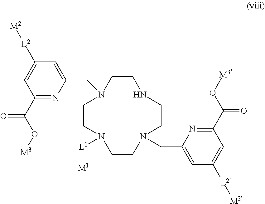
C1CNCCN(CC2=CC([L2][M2])=CC(C(O[M3])=O)=N2)CCN([L1][M1])CCN1CC1=CC([L2][M2])=CC(C(O[M3])=O)=N1
